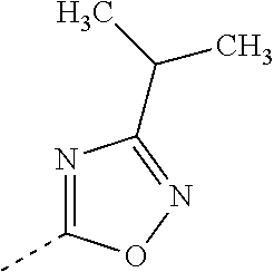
N1=C(C)ON=C1C(C)C
